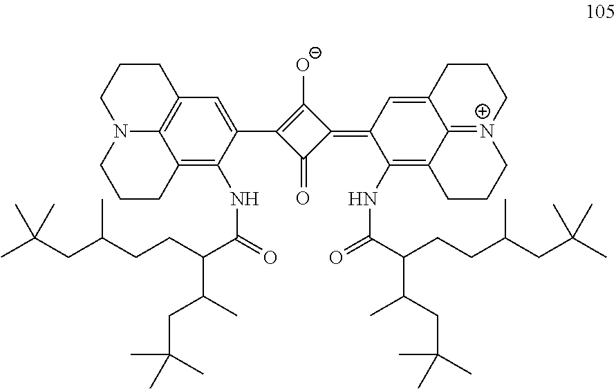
C12=C(NC(=O)C(CCC(CC(C)(C)C)C)C(C)CC(C)(C)C)C(C3=C([O-])C(=C4C(NC(=O)C(CCC(CC(C)(C)C)C)C(C)CC(C)(C)C)=C5C6=[N+](CCCC6=C4)CCC5)C3=O)=CC3=C1N(CCC3)CCC2
